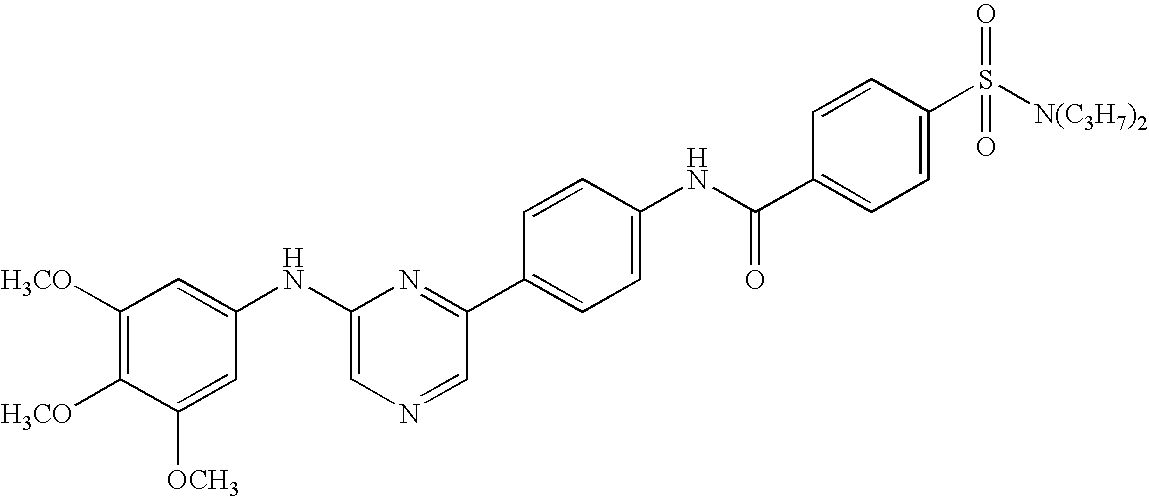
C1([H3CO])=C([H3CO])C([OCH3])=CC(NC2=CN=CC(C3=CC=C(NC(C4=CC=C(S(=O)([N(C3H7)2])=O)C=C4)=O)C=C3)=N2)=C1
